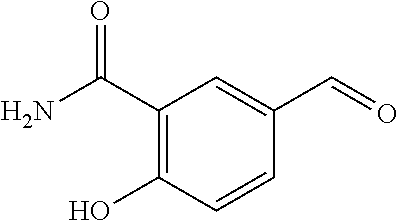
C1=CC(O)=C(C(N)=O)C=C1C=O
